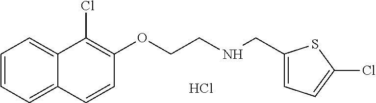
C1=CC=C2C(=C1)C(Cl)=C(OCCNCC1=CC=C(Cl)S1)C=C2.Cl
